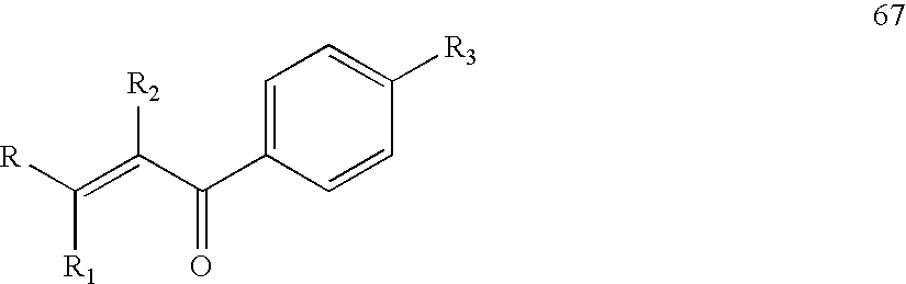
C1=C(C(C(=C([R])[R1])[R2])=O)C=CC([R3])=C1
